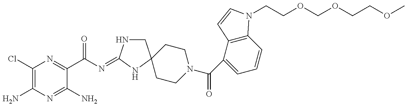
C1(Cl)=C(N)N=C(N)C(C(N=C2NCC3(N2)CCN(C(C2=CC=CC4=C2C=CN4CCOCOCCOC)=O)CC3)=O)=N1
